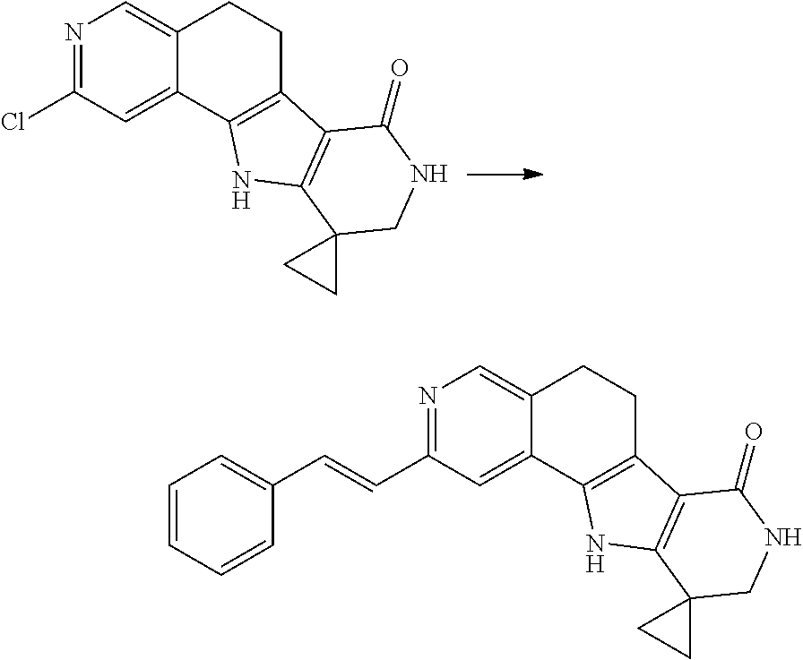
N1=C(Cl)C=C2C(=C1)CCC1=C2NC2=C1C(=O)NCC21CC1.N1=C(C=CC2=CC=CC=C2)C=C2C(=C1)CCC1=C2NC2=C1C(=O)NCC21CC1
